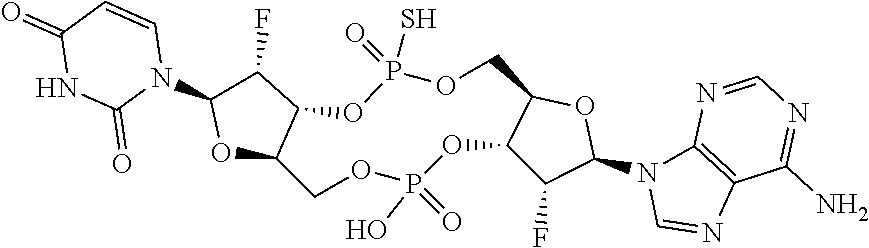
O1C2C(C(F)C1N1C=CC(=O)NC1=O)OP(=O)(S)OCC1C(OP(O)(=O)OC2)C(F)C(N2C=NC3=C2N=CN=C3N)O1
